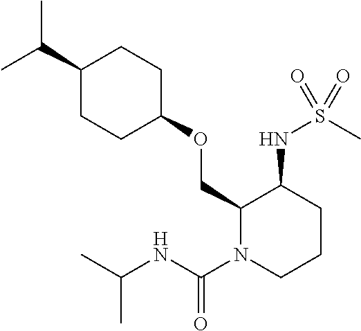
C(C)(C)C1CCC(OCC2N(C(NC(C)C)=O)CCCC2NS(C)(=O)=O)CC1
